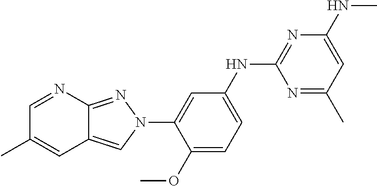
C1(OC)=CC=C(NC2=NC(NC)=CC(C)=N2)C=C1N1N=C2C(=C1)C=C(C)C=N2
